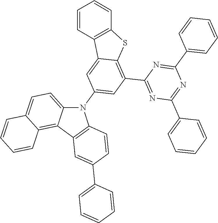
C1=CC=CC(C2=NC(C3=CC=CC=C3)=NC(C3=C4C(=CC(N5C6=CC=C7C(=C6C6=C5C=CC(C5=CC=CC=C5)=C6)C=CC=C7)=C3)C3=C(S4)C=CC=C3)=N2)=C1
